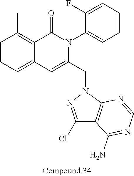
C1=CC=C2C(=C1C)C(=O)N(C1=CC=CC=C1F)C(CN1N=C(Cl)C3=C1N=CN=C3N)=C2
